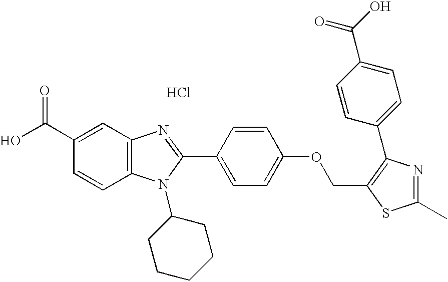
OC(C1=CC2=C(C=C1)N(C1CCCCC1)C(C1=CC=C(OCC3=C(C4=CC=C(C(O)=O)C=C4)N=C(C)S3)C=C1)=N2)=O.Cl
